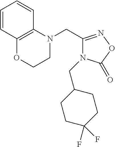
C1N(CC2=NOC(=O)N2CC2CCC(F)(F)CC2)C2=C(OC1)C=CC=C2
